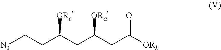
[N3]CCC(CC(CC([ORb])=O)[ORa])[ORc]
